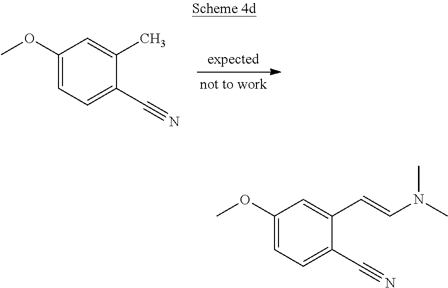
C1(OC)=CC=C(C#N)C(C)=C1.C1(OC)=CC=C(C#N)C(C=CN(C)C)=C1
